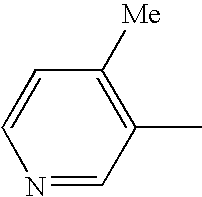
C1([Me])=C(C)C=NC=C1
